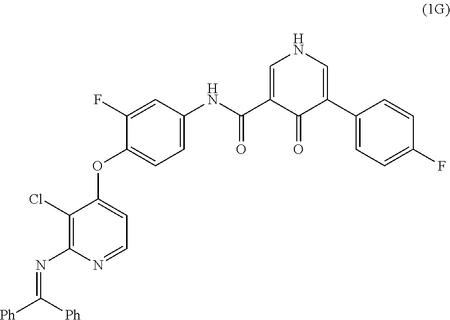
C1(Cl)=C(N=C([Ph])[Ph])N=CC=C1OC1=CC=C(NC(C2=CNC=C(C3=CC=C(F)C=C3)C2=O)=O)C=C1F
